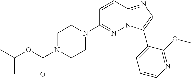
C1=CC2=NC=C(C3=CC=CN=C3OC)N2N=C1N1CCN(C(OC(C)C)=O)CC1
